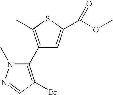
C1(C2=C(Br)C=NN2C)=C(C)SC(C(OC)=O)=C1
